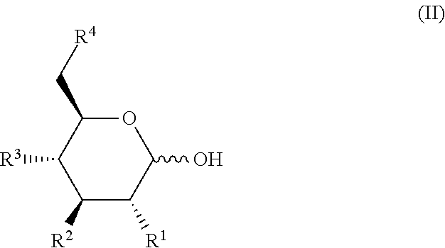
C1(C[R4])C([R3])C([R2])C([R1])C(O)O1
